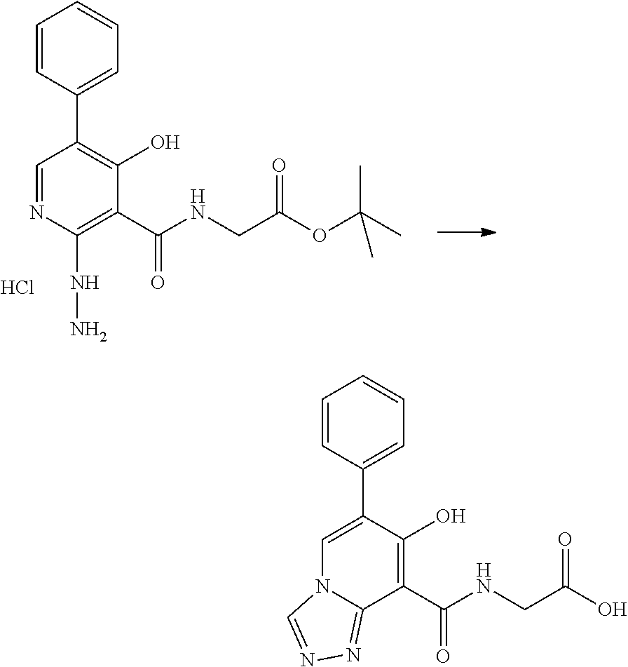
N12C=C(C3=CC=CC=C3)C(O)=C(C(NCC(O)=O)=O)C1=NN=C2.N1=CC(C2=CC=CC=C2)=C(O)C(C(NCC(OC(C)(C)C)=O)=O)=C1NN.Cl
